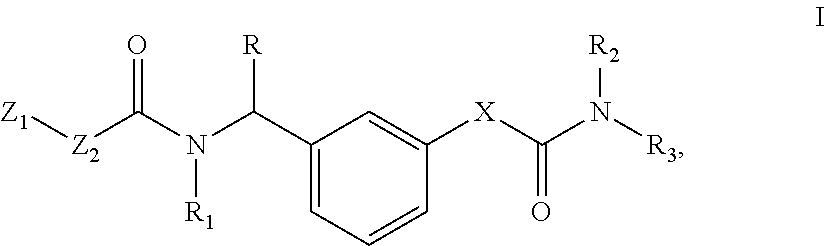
C1(C(N(C([Z2][Z1])=O)[R1])[R])=CC=CC([X]C(N([R3])[R2])=O)=C1
